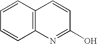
C1=CC2=C(C=C1)N=C(O)C=C2
